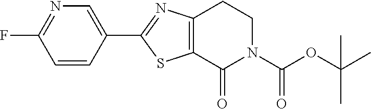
C1CC2=C(C(=O)N1C(OC(C)(C)C)=O)SC(C1=CN=C(F)C=C1)=N2
